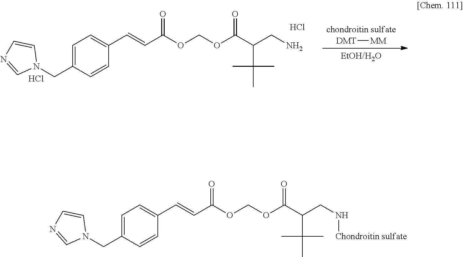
N1(CC2=CC=C(C=CC(=O)OCOC(C(CN[Chondroitin sulfate])C(C)(C)C)=O)C=C2)C=CN=C1.N1(CC2=CC=C(C=CC(=O)OCOC(C(CN)C(C)(C)C)=O)C=C2)C=CN=C1.Cl.Cl.[chondroitin sulfate].[DMT][MM].[EtOH/H2O]
